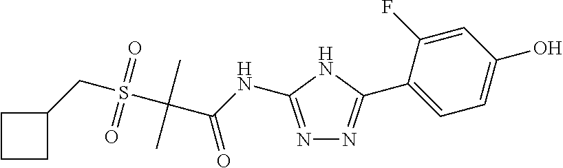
N1=C(NC(C(S(CC2CCC2)(=O)=O)(C)C)=O)NC(C2=CC=C(O)C=C2F)=N1
